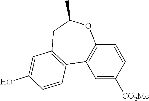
C12=C(CC(C)OC3=C1C=C([CO2Me])C=C3)C=C(O)C=C2
